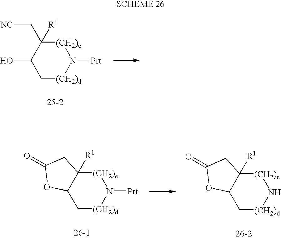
C12C[(CH2)d]N([Prt])[(CH2)e]C1([R1])CC(=O)O2.C12C[(CH2)d]N[(CH2)e]C1([R1])CC(=O)O2.C1(O)C[(CH2)d]N([Prt])[(CH2)e]C1(C[NC])[R1]
